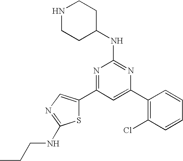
C1(C2=CC(C3=CN=C(NCCC)S3)=NC(NC3CCNCC3)=N2)=C(Cl)C=CC=C1
